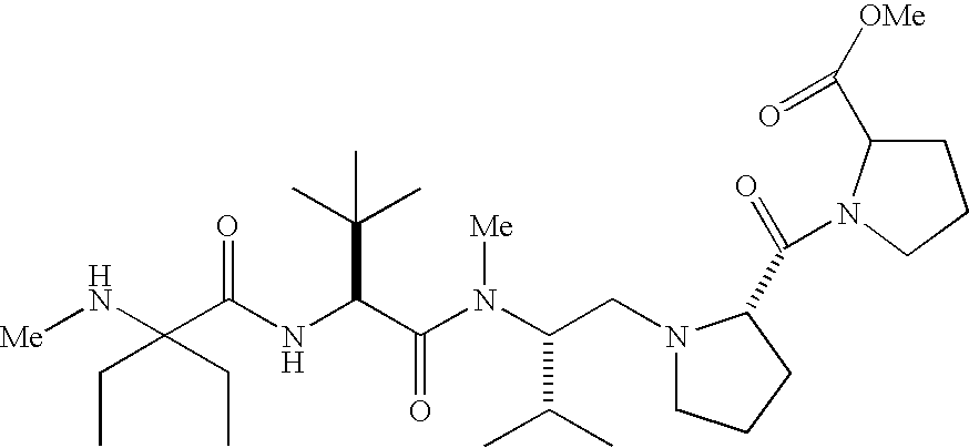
N(C(C(N(C(C(C)C)CN1CCCC1C(=O)N1C(C(=O)[OMe])CCC1)[Me])=O)C(C)(C)C)C(=O)C(N[Me])(CC)CC
